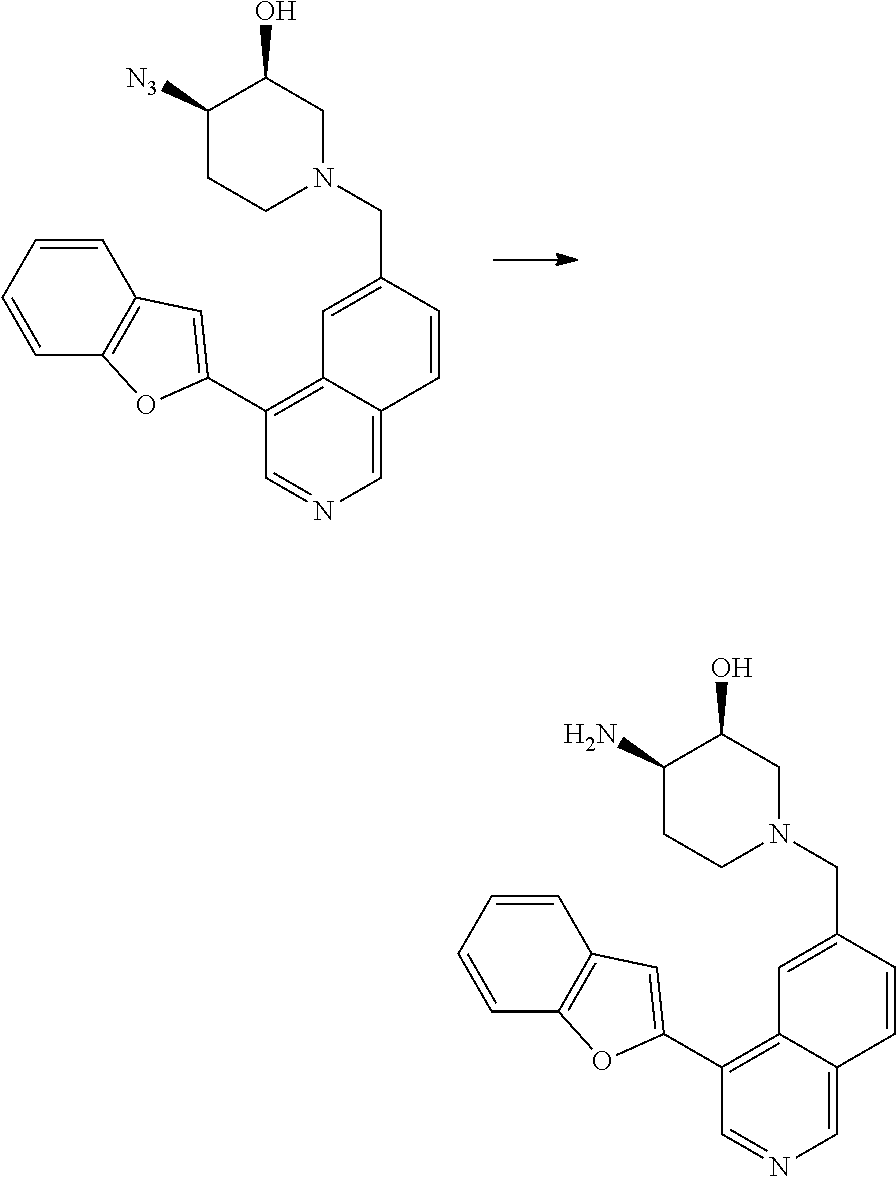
C1(C2=CC3=C(O2)C=CC=C3)=C2C(=CN=C1)C=CC(CN1CC(O)C([N3])CC1)=C2.C1(C2=CC3=C(O2)C=CC=C3)=C2C(=CN=C1)C=CC(CN1CC(O)C(N)CC1)=C2
